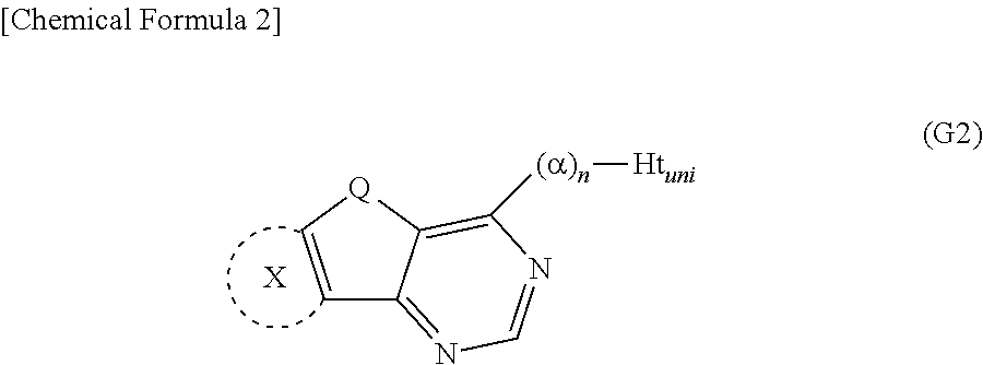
C1=C[Q]C2=C([(a)n][Htuni])N=CN=C12.[X]
